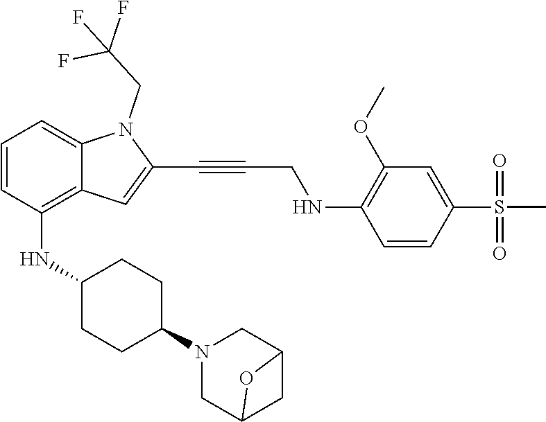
C12CN(C3CCC(NC4=C5C(=CC=C4)N(CC(F)(F)F)C(C#CCNC4=C(OC)C=C(S(=O)(=O)C)C=C4)=C5)CC3)CC(C1)O2
